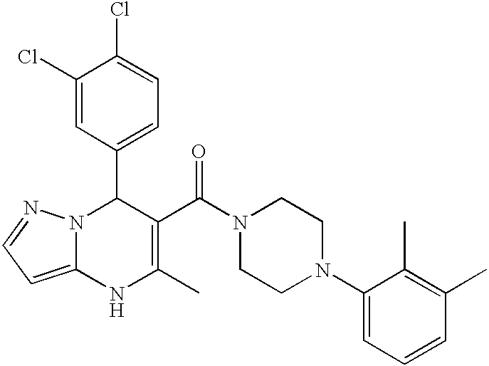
C1(Cl)=CC(C2N3C(=CC=N3)NC(C)=C2C(N2CCN(C3=CC=CC(C)=C3C)CC2)=O)=CC=C1Cl
